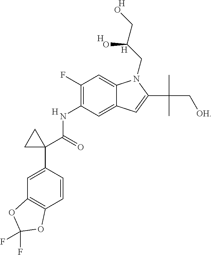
[H].[H].[H].C1(F)=C(NC(C2(C3=CC4=C(C=C3)OC(F)(F)O4)CC2)=O)C=C2C(=C1)N(CC(CO)O)C(C(C)(C)C[OH])=C2.[H]
